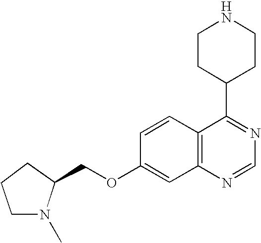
C1=CC2=C(C=C1OCC1CCCN1C)N=CN=C2C1CCNCC1
